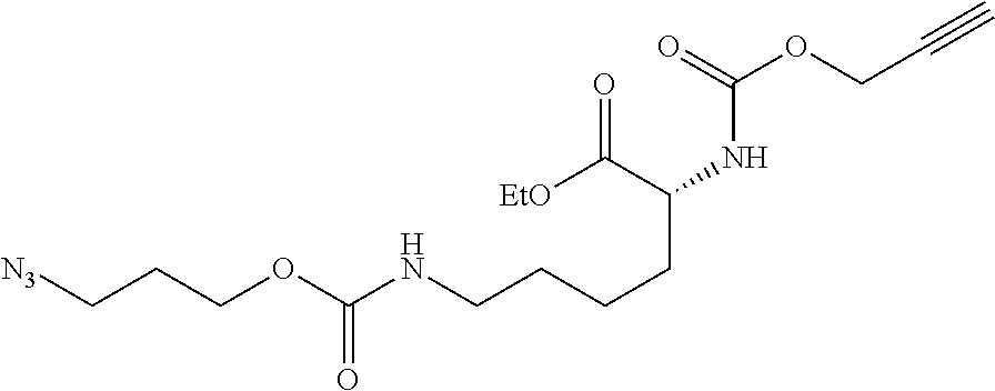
[N3]CCCOC(NCCCCC(NC(OCC#C)=O)C([EtO])=O)=O
